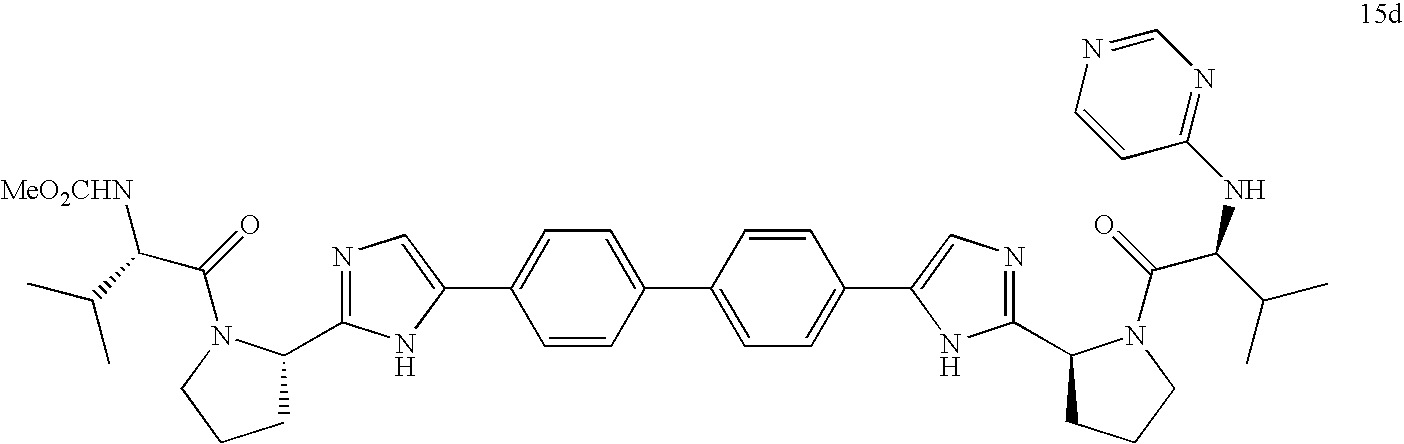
C1=CC(C2=CC=C(C3=CN=C(C4CCCN4C(=O)C(C(C)C)NC4=NC=NC=C4)N3)C=C2)=CC=C1C1=CN=C(C2CCCN2C(=O)C(C(C)C)[MeO2CHN])N1
